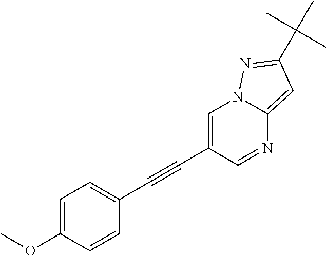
C1=C(OC)C=CC(C#CC2=CN3C(=CC(C(C)(C)C)=N3)N=C2)=C1
